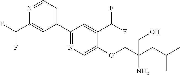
N1=CC=C(C2=NC=C(OCC(N)(CC(C)C)CO)C(C(F)F)=C2)C=C1C(F)F
